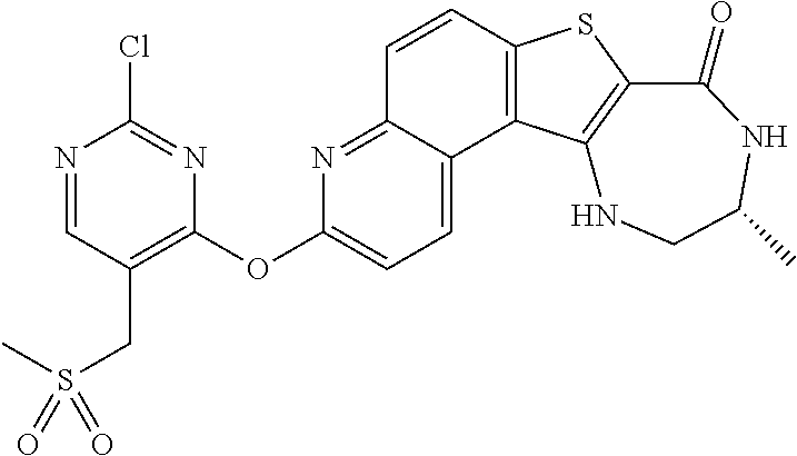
C1=CC2=C(C3=CC=C(OC4=C(CS(C)(=O)=O)C=NC(Cl)=N4)N=C13)C1=C(S2)C(=O)NC(C)CN1
